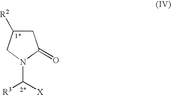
C1C([R2])CN(C([X])[R3])C1=O
